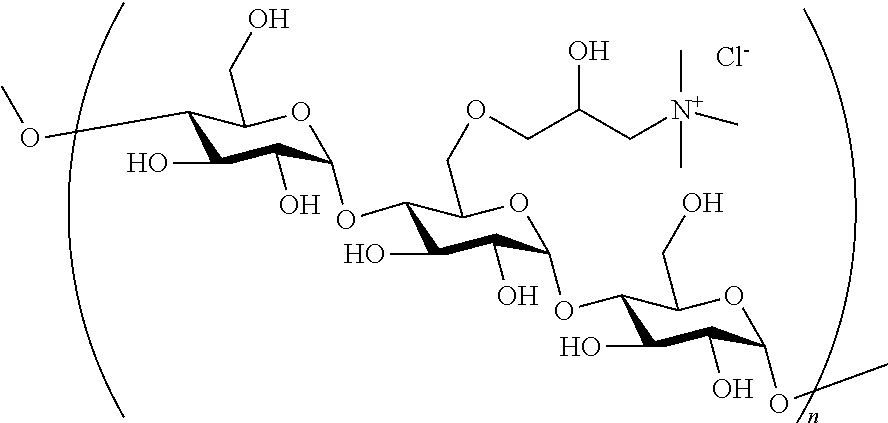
[Cl-].C1(OC)C(O)C(O)C(OC2C(O)C(O)C(OC3C(O)C(O)C(OC)OC3CO)OC2COCC(O)C[N+](C)(C)C)OC1CO
